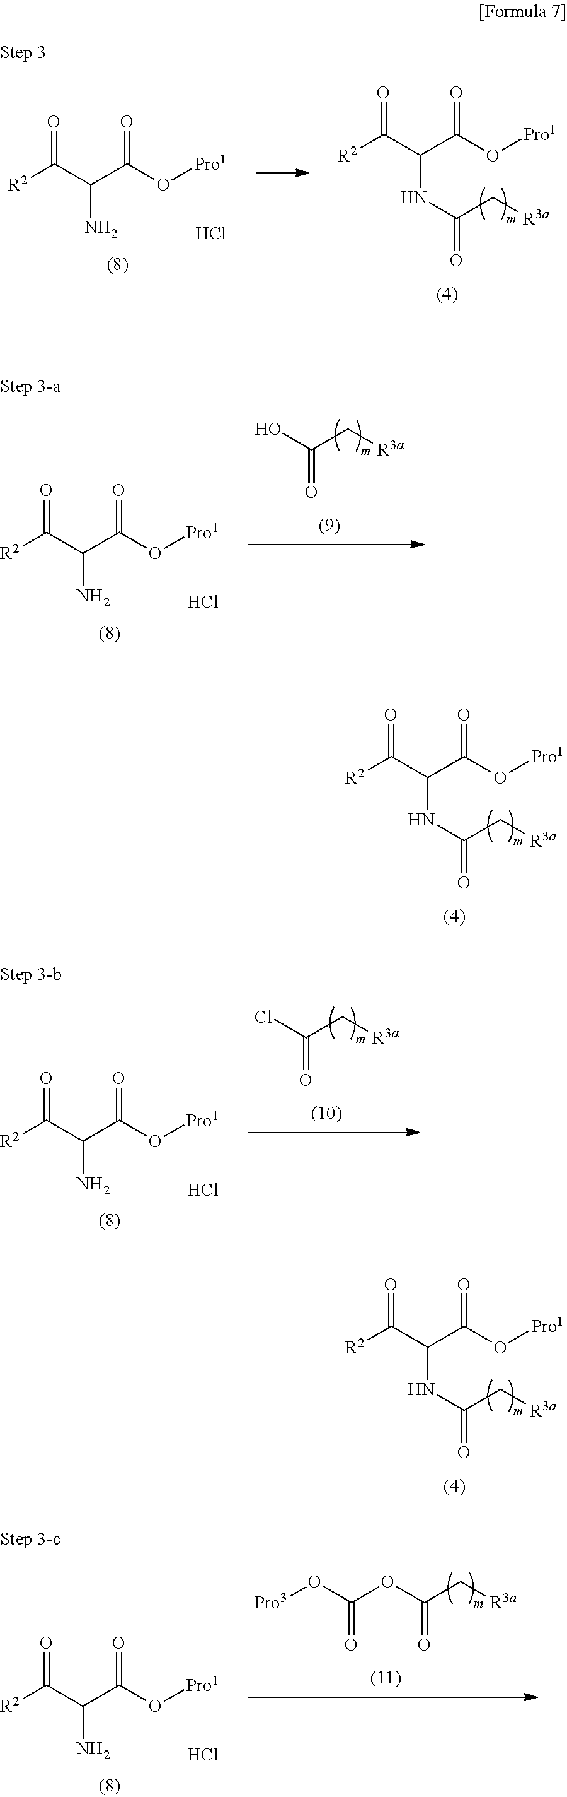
[R2]C(C(C(O[Pro1])=O)NC(=O)C[R3a])=O.[R2]C(C(C(O[Pro1])=O)N)=O.Cl.[R2]C(C(C(O[Pro1])=O)N)=O.Cl.ClC(=O)C[R3a].[R2]C(C(C(O[Pro1])=O)NC(=O)C[R3a])=O.[R2]C(C(C(O[Pro1])=O)NC(=O)C[R3a])=O.[R2]C(C(C(O[Pro1])=O)N)=O.Cl.OC(=O)C[R3a].[R2]C(C(C(O[Pro1])=O)N)=O.Cl.O(C(=O)C[R3a])C(O[Pro3])=O
